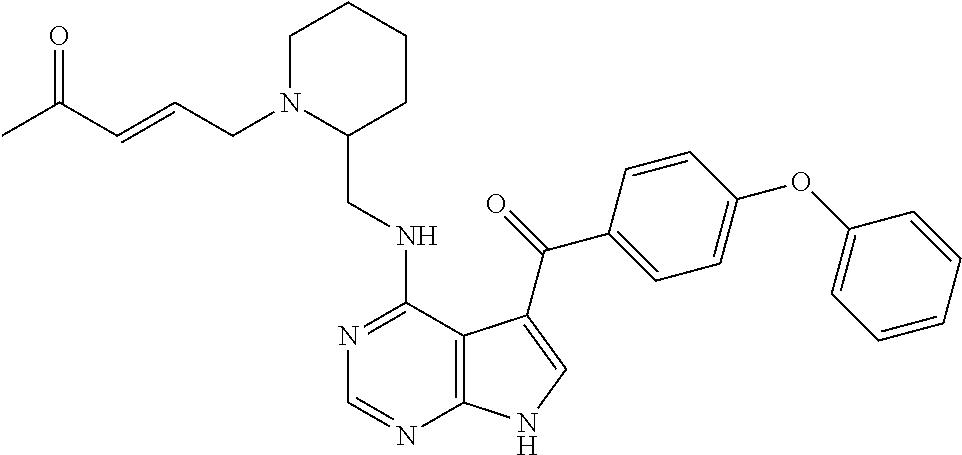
C1=CC=CC(OC2=CC=C(C(=O)C3=CNC4=C3C(NCC3CCCCN3CC=CC(C)=O)=NC=N4)C=C2)=C1
